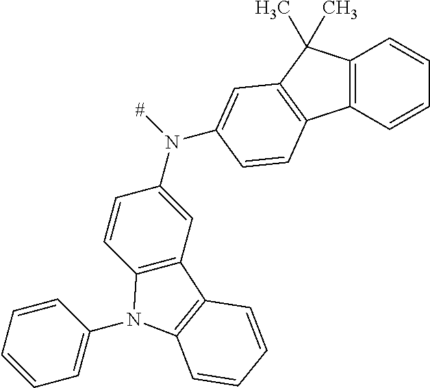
C12=C(C=CC=C1)C1=C(C2(C)C)C=C(N([#])C2=CC3=C(C=C2)N(C2=CC=CC=C2)C2=C3C=CC=C2)C=C1
